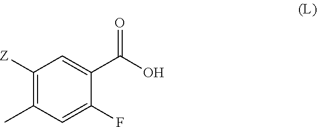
OC(C1=CC([Z])=C(C)C=C1F)=O
